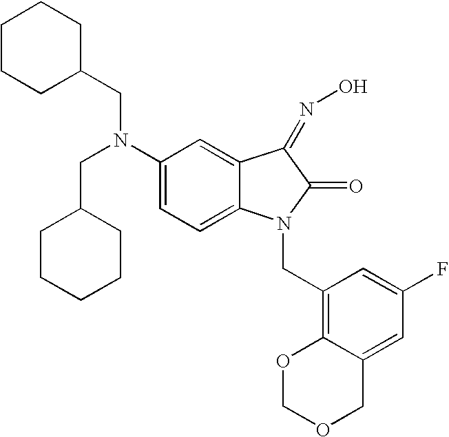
C(N(C1=CC=C2C(=C1)C(=NO)C(=O)N2CC1=C2C(=CC(F)=C1)COCO2)CC1CCCCC1)C1CCCCC1
